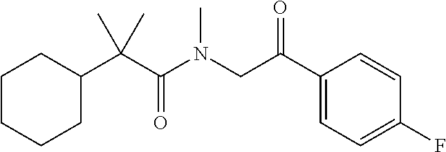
C1CCCC(C(C(N(CC(C2=CC=C(F)C=C2)=O)C)=O)(C)C)C1
